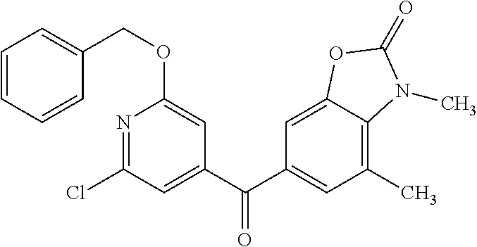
C1=C2C(=C(C)C=C1C(C1=CC(Cl)=NC(OCC3=CC=CC=C3)=C1)=O)N(C)C(=O)O2
